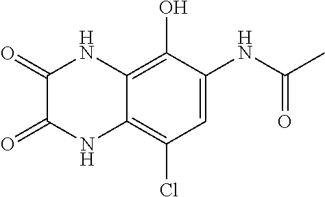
C1=C(NC(C)=O)C(O)=C2C(=C1Cl)NC(=O)C(=O)N2
